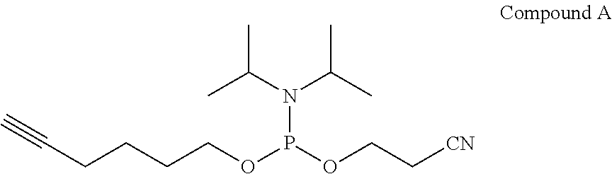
CC(N(C(C)C)P(OCCCCC#C)OCC[CN])C
